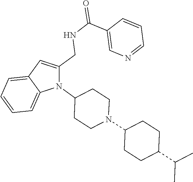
N1(C2CCN(C3CCC(C(C)C)CC3)CC2)C(CNC(=O)C2=CN=CC=C2)=CC2=CC=CC=C12
